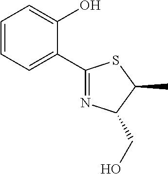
C1=CC=C(C2=NC(CO)C(C)S2)C(O)=C1
